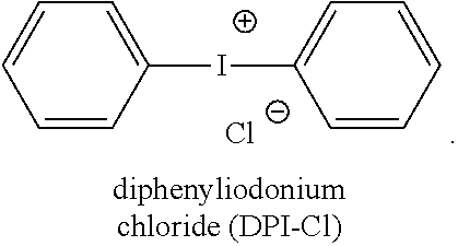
C1=CC=CC([I+]C2=CC=CC=C2)=C1.[Cl-]
